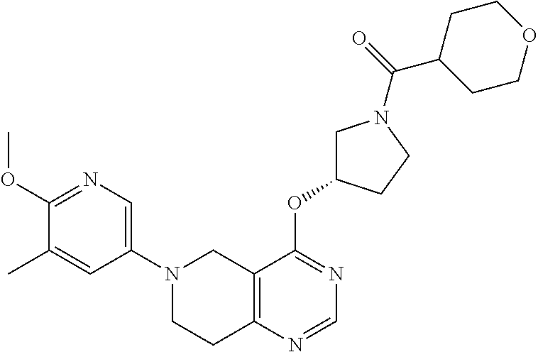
C1(N2CCC3=C(C2)C(OC2CN(C(C4CCOCC4)=O)CC2)=NC=N3)=CN=C(OC)C(C)=C1
